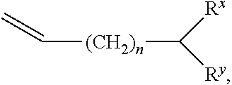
C=C[(CH2)n]C([Ry])[Rx]
